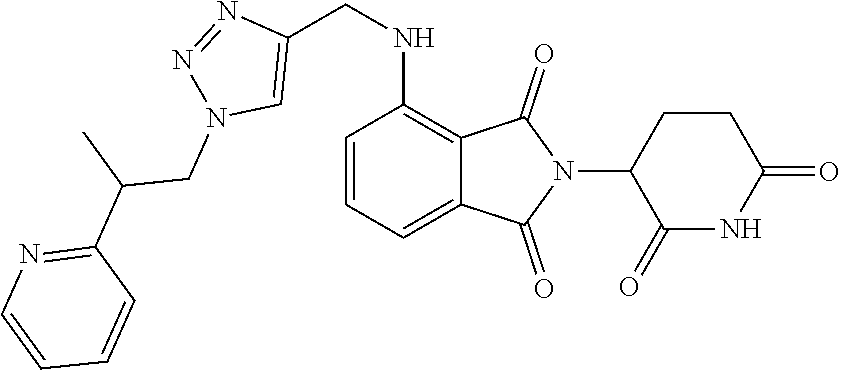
C1=CC=C2C(=C1NCC1=CN(CC(C)C3=NC=CC=C3)N=N1)C(=O)N(C1C(=O)NC(=O)CC1)C2=O
